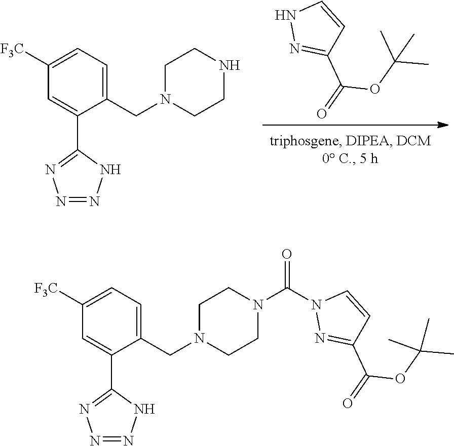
N1N=C(C(OC(C)(C)C)=O)C=C1.C1=C(C2=NN=NN2)C(CN2CCNCC2)=CC=C1[F3C].C1=C(C2=NN=NN2)C(CN2CCN(C(N3N=C(C(OC(C)(C)C)=O)C=C3)=O)CC2)=CC=C1[F3C]
